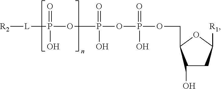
C1(O)CC([R1])OC1COP(OP(=O)(O)OP(=O)([L][R2])O)(=O)O
